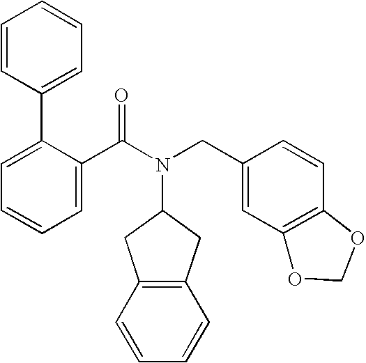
C1=CC=C(C2=CC=CC=C2)C(C(N(CC2=CC3=C(C=C2)OCO3)C2CC3=C(C2)C=CC=C3)=O)=C1
